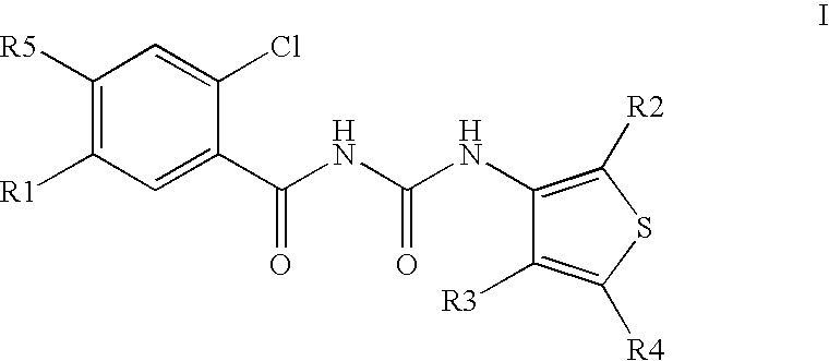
C1([R1])=C([R5])C=C(Cl)C(C(NC(NC2=C([R2])SC([R4])=C2[R3])=O)=O)=C1
